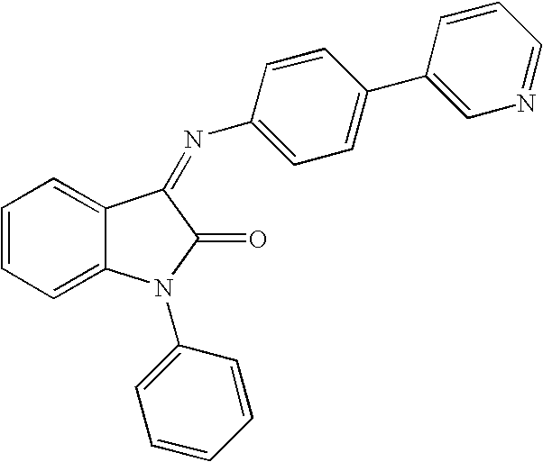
C1=CC=C2C(=C1)C(=NC1=CC=C(C3=CN=CC=C3)C=C1)C(=O)N2C1=CC=CC=C1
